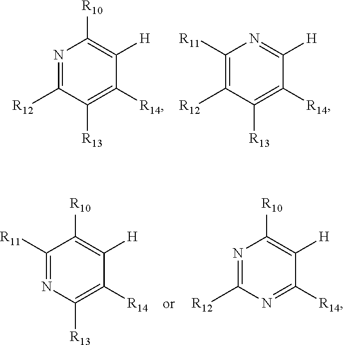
N1=C([R12])C([R13])=C([R14])C([H])=C1[R10].C1([R11])=C([R12])C([R13])=C([R14])C([H])=N1.C1([R11])=NC([R13])=C([R14])C([H])=C1[R10].N1=C([R12])N=C([R14])C([H])=C1[R10]
